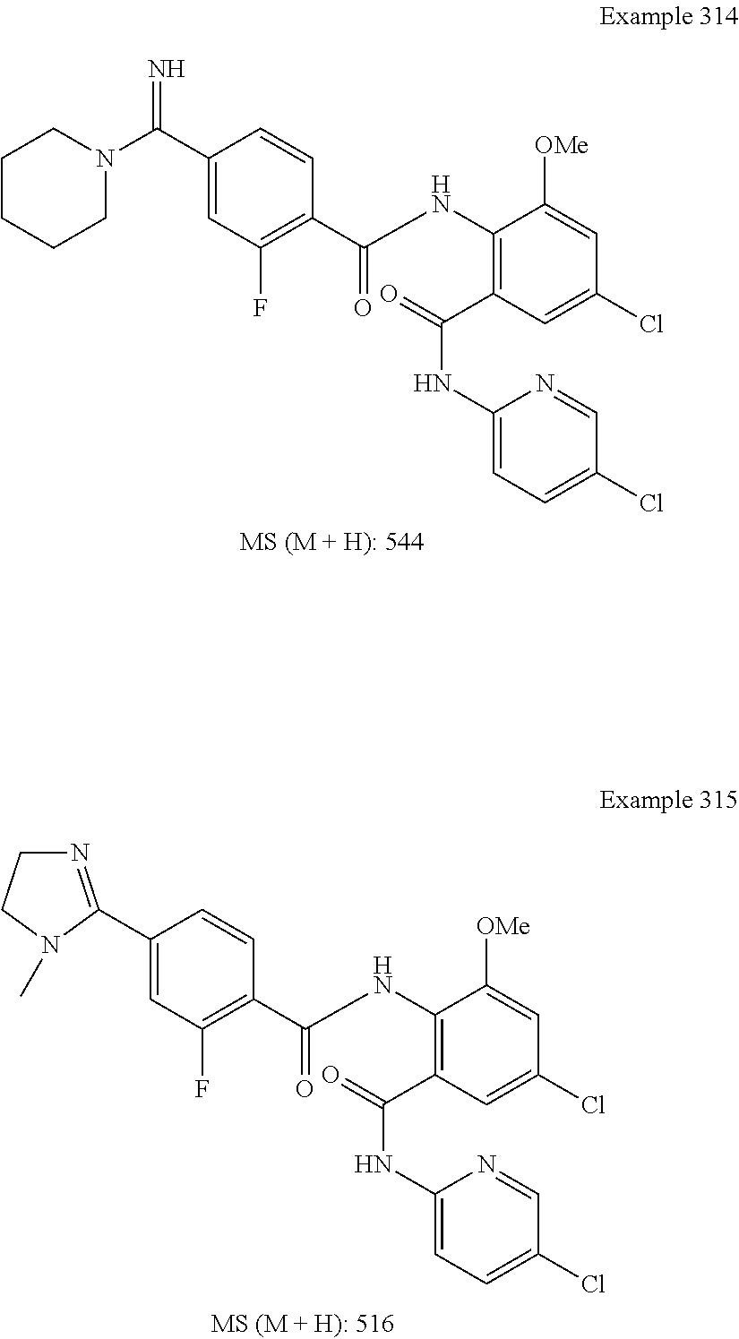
C1(C(=N)N2CCCCC2)=CC(F)=C(C(=O)NC2=C(C(NC3=CC=C(Cl)C=N3)=O)C=C(Cl)C=C2[OMe])C=C1.C1(C2=NCCN2C)=CC(F)=C(C(=O)NC2=C(C(NC3=CC=C(Cl)C=N3)=O)C=C(Cl)C=C2[OMe])C=C1
